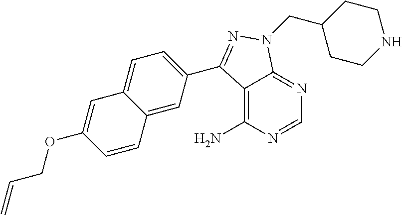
C1=NC(N)=C2C(=N1)N(CC1CCNCC1)N=C2C1=CC=C2C(=C1)C=CC(OCC=C)=C2
